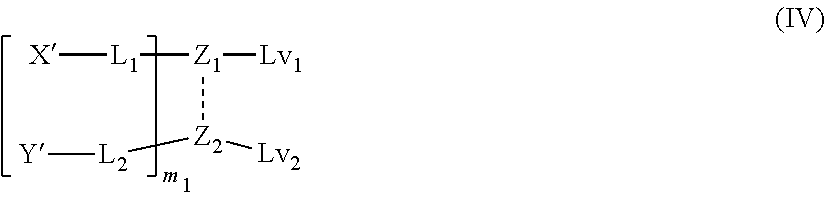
[X][L1][Z1]([Lv1])[Z2]([L2][Y])[Lv2]
